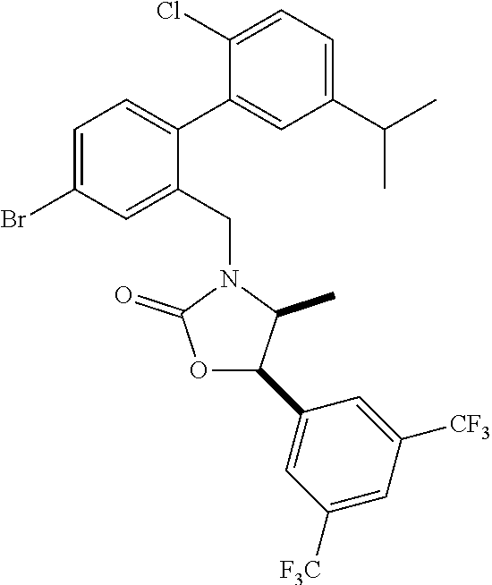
C1(Cl)=CC=C(C(C)C)C=C1C1=CC=C(Br)C=C1CN1C(C)C(C2=CC([F3C])=CC([CF3])=C2)OC1=O
